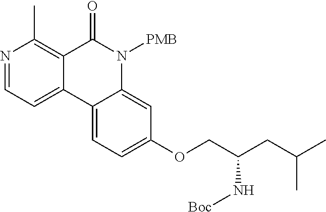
N1=CC=C2C(=C1C)C(=O)N([PMB])C1=CC(OCC(CC(C)C)N[Boc])=CC=C21
